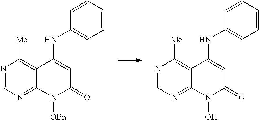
N1=CN=C2C(=C1[Me])C(NC1=CC=CC=C1)=CC(=O)N2[OBn].N1=CN=C2C(=C1[Me])C(NC1=CC=CC=C1)=CC(=O)N2O
